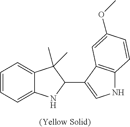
C12=CC=CC=C1NC(C1=CNC3=C1C=C(OC)C=C3)C2(C)C
